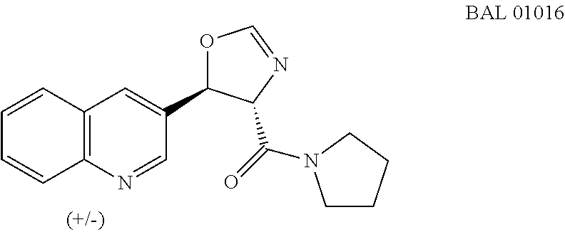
C12=C(N=CC(C3OC=NC3C(=O)N3CCCC3)=C1)C=CC=C2
